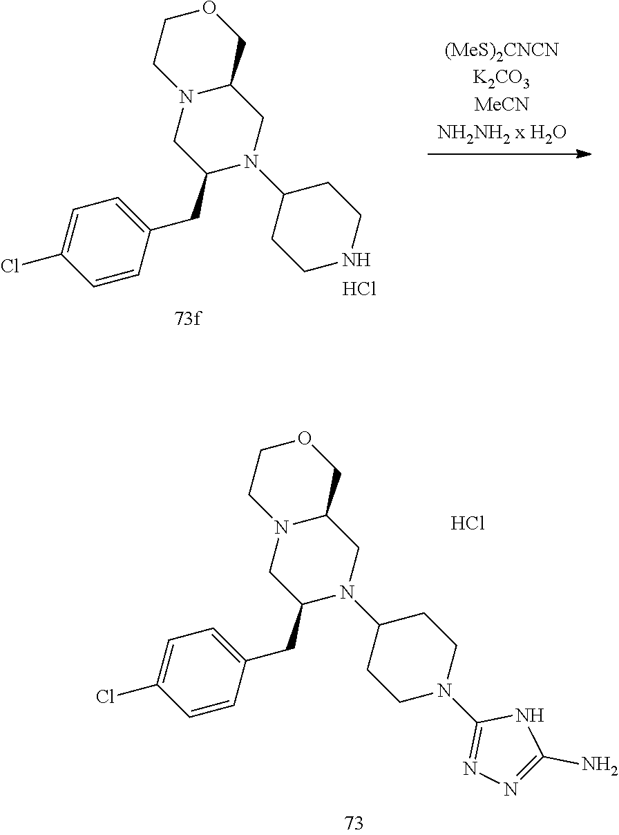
C1=CC(CC2N(C3CCNCC3)CC3N(C2)CCOC3)=CC=C1Cl.Cl.C1=CC(CC2N(C3CCN(C4=NN=C(N)N4)CC3)CC3N(C2)CCOC3)=CC=C1Cl.Cl
